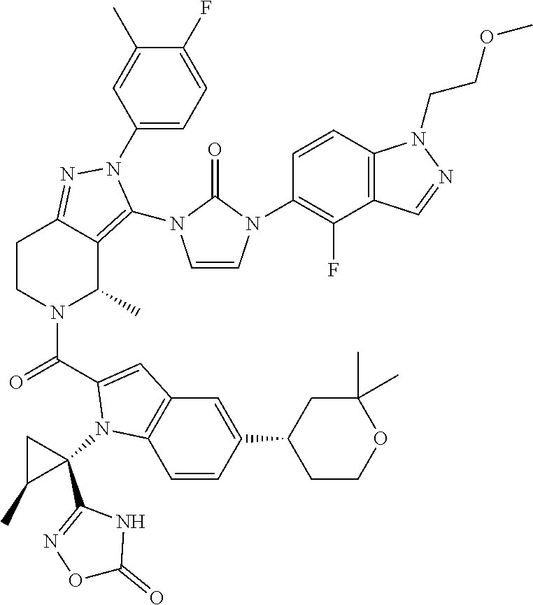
C1=CN(C2=C(F)C3=C(C=C2)N(CCOC)N=C3)C(=O)N1C1=C2C(C)N(C(=O)C3=CC4=C(C=CC(C5CCOC(C)(C)C5)=C4)N3C3(C4=NOC(=O)N4)CC3C)CCC2=NN1C1=CC=C(F)C(C)=C1
